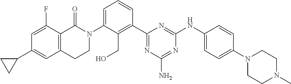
C1(C2=CC3=C(C(F)=C2)C(=O)N(C2=CC=CC(C4=NC(N)=NC(NC5=CC=C(N6CCN(C)CC6)C=C5)=N4)=C2CO)CC3)CC1
